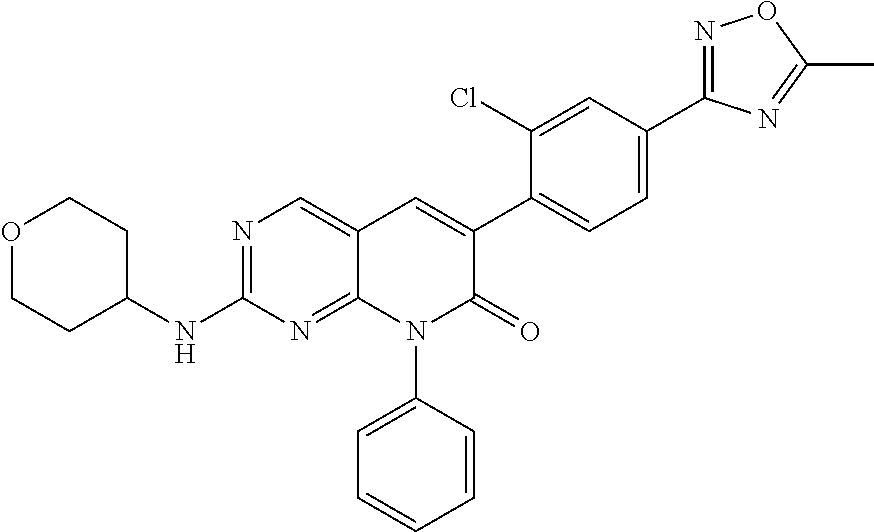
N1=C(C2=CC=C(C3=CC4=CN=C(NC5CCOCC5)N=C4N(C4=CC=CC=C4)C3=O)C(Cl)=C2)N=C(C)O1
